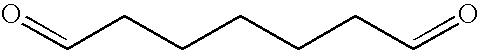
O=CCCCCCC=O
